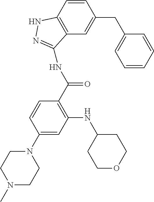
C1=CC(N2CCN(C)CC2)=CC(NC2CCOCC2)=C1C(=O)NC1=NNC2=C1C=C(CC1=CC=CC=C1)C=C2
